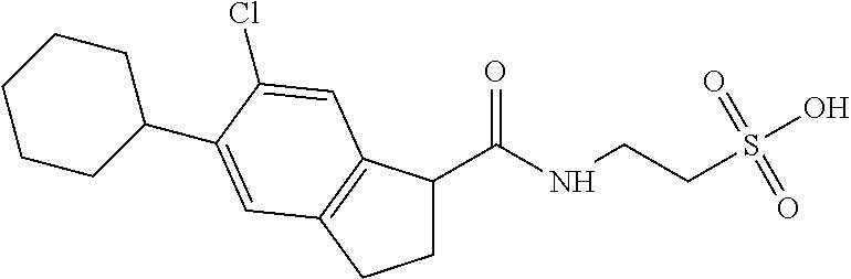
C1CC(C2=CC3=C(C(C(=O)NCCS(O)(=O)=O)CC3)C=C2Cl)CCC1
